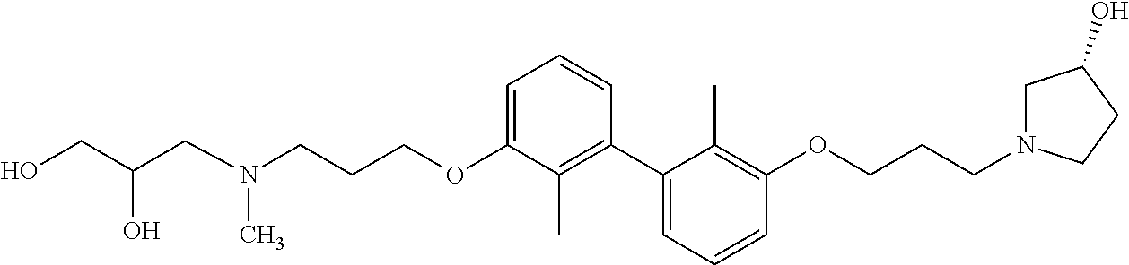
C1(C2=C(C)C(OCCCN(CC(CO)O)C)=CC=C2)=CC=CC(OCCCN2CC(O)CC2)=C1C
